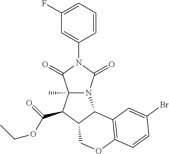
C1=C(F)C=C(N2C(=O)N3C(C)(C2=O)C(C(OCC)=O)C2C3C3=C(OC2)C=CC(Br)=C3)C=C1
